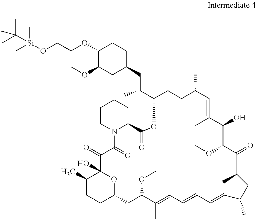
C1(OCCO[Si](C)(C)C(C)(C)C)C(OC)CC(CC(C2OC(=O)C3N(C(=O)C(=O)C4(O)OC(CCC4C)CC(OC)C(C)=CC=CC=CC(C)CC(C)C(=O)C(OC)C(O)C(C)=CC(C)CC2)CCCC3)C)CC1
